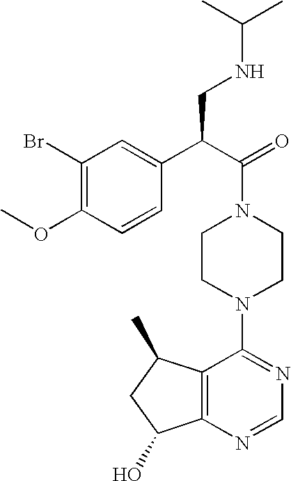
C(N1CCN(C2=NC=NC3=C2C(C)CC3O)CC1)(C(C1=CC(Br)=C(OC)C=C1)CNC(C)C)=O
